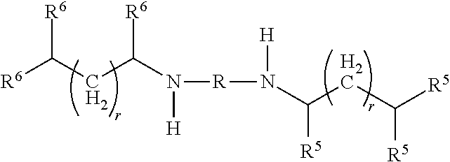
[R6]C(CC(N([R]N([H])C([R5])CC([R5])[R5])[H])[R6])[R6]
